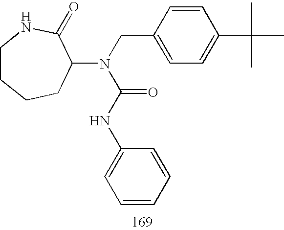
C1CCCC(N(C(=O)NC2=CC=CC=C2)CC2=CC=C(C(C)(C)C)C=C2)C(=O)N1
